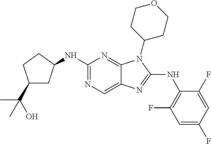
N1=C(NC2CC(C(O)(C)C)CC2)N=C2C(=C1)N=C(NC1=C(F)C=C(F)C=C1F)N2C1CCOCC1
